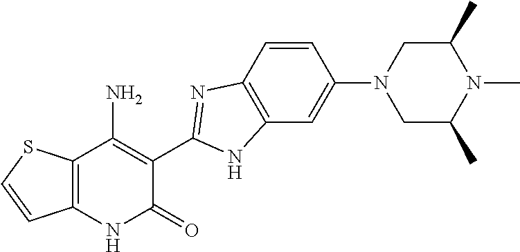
C1=CC2=C(C=C1N1CC(C)N(C)C(C)C1)NC(C1=C(N)C3=C(NC1=O)C=CS3)=N2
